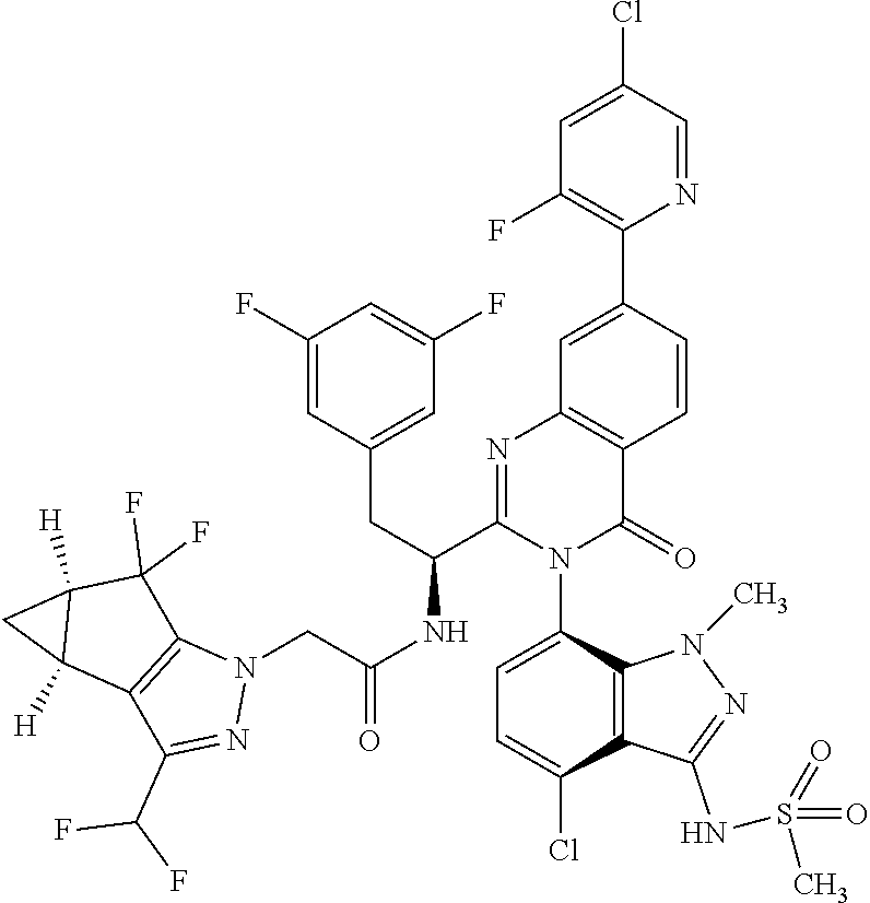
C1=C(N2C(=O)C3=C(N=C2C(NC(CN2C4=C(C(C(F)F)=N2)C2([H])C([H])(C4(F)F)C2)=O)CC2=CC(F)=CC(F)=C2)C=C(C2=C(F)C=C(Cl)C=N2)C=C3)C2=C(C(Cl)=C1)C(NS(=O)(=O)C)=NN2C
